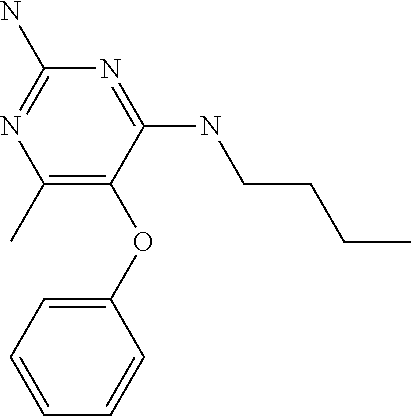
C1(C)=C(OC2=CC=CC=C2)C(NCCCC)=NC(N)=N1
